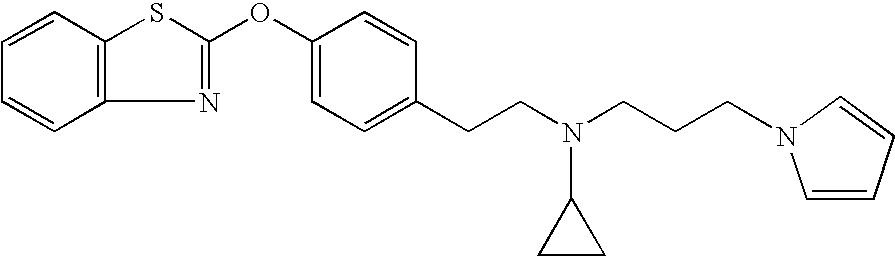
C1=CC2=C(C=C1)N=C(OC1=CC=C(CCN(CCCN3C=CC=C3)C3CC3)C=C1)S2
